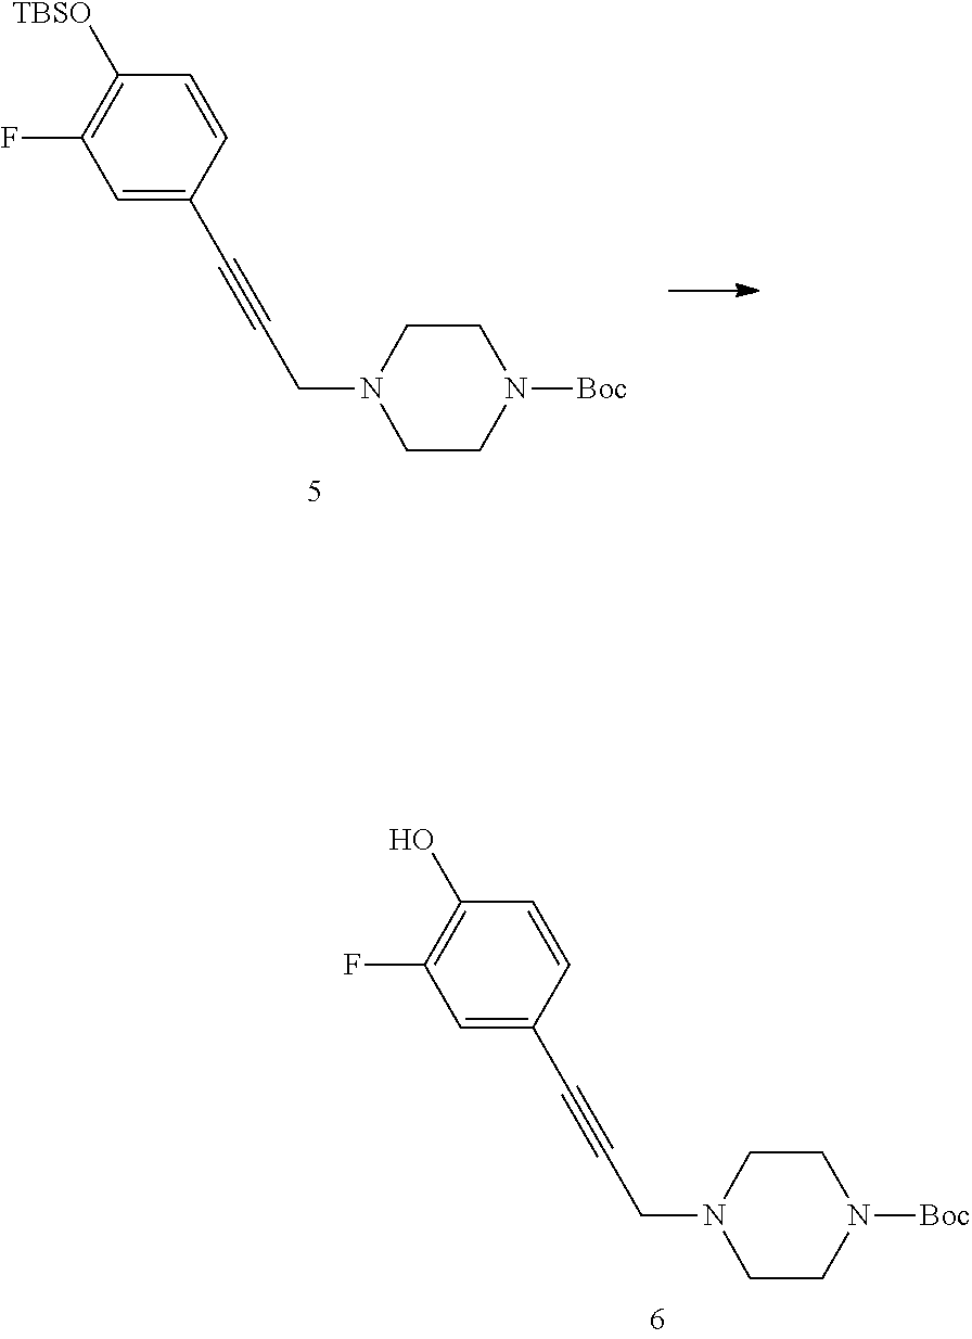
C1=CC(C#CCN2CCN([Boc])CC2)=CC(F)=C1[TBSO].C1=CC(C#CCN2CCN([Boc])CC2)=CC(F)=C1O
